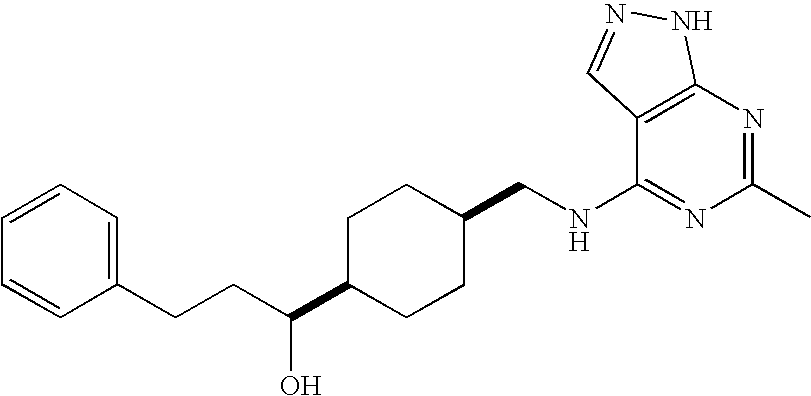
C1(CCC(O)C2CCC(CNC3=NC(C)=NC4=C3C=NN4)CC2)=CC=CC=C1
